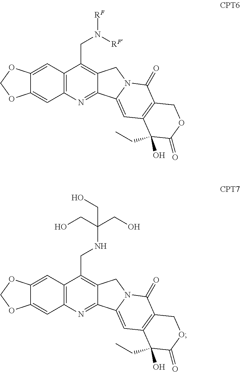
C12=C(N=C3C(=C1CN([RF])[RF])CN1C3=CC3=C(C1=O)COC(=O)C3(O)CC)C=C1C(=C2)OCO1.C12=C(N=C3C(=C1CNC(CO)(CO)CO)CN1C3=CC3=C(C1=O)COC(=O)C3(O)CC)C=C1C(=C2)OCO1
